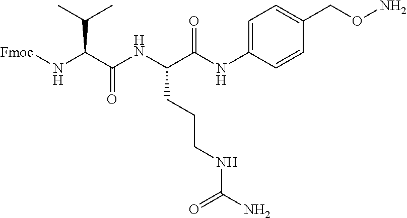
C1=C(NC(C(NC(C(N[Fmoc])C(C)C)=O)CCCNC(N)=O)=O)C=CC(CON)=C1
